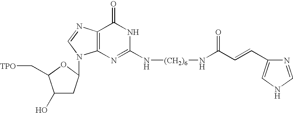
C(C=CC1=CNC=N1)(=O)N[(CH2)6]NC1=NC2=C(C(=O)N1)N=CN2C1CC(O)C(C[TPO])O1
